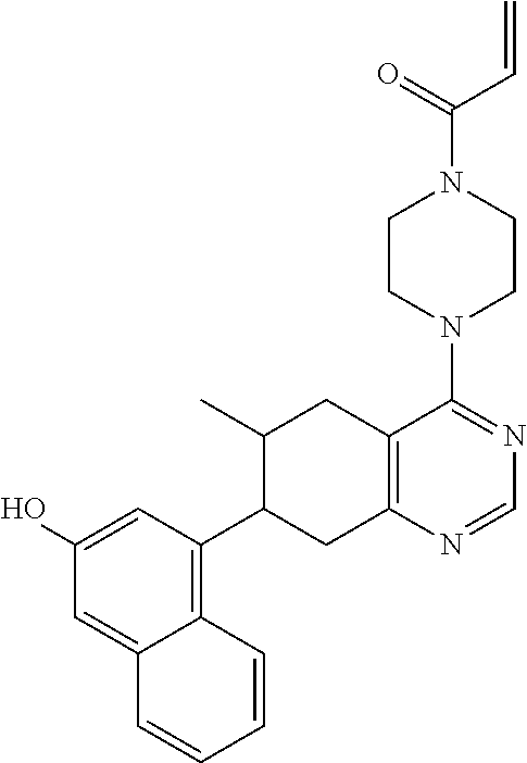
C12=CC(O)=CC(C3CC4=C(CC3C)C(N3CCN(C(=O)C=C)CC3)=NC=N4)=C1C=CC=C2
